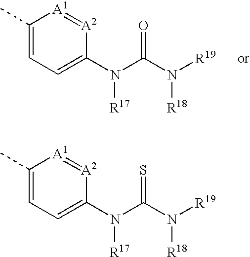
C1(C)=CC=C(N(C(N([R19])[R18])=O)[R17])[A2]=[A1]1.C1(C)=CC=C(N(C(N([R19])[R18])=S)[R17])[A2]=[A1]1
